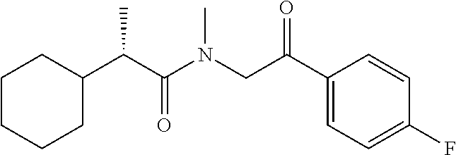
C1CCCC(C(C(N(CC(C2=CC=C(F)C=C2)=O)C)=O)C)C1
